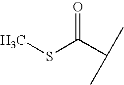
S(C(C(C)C)=O)C
